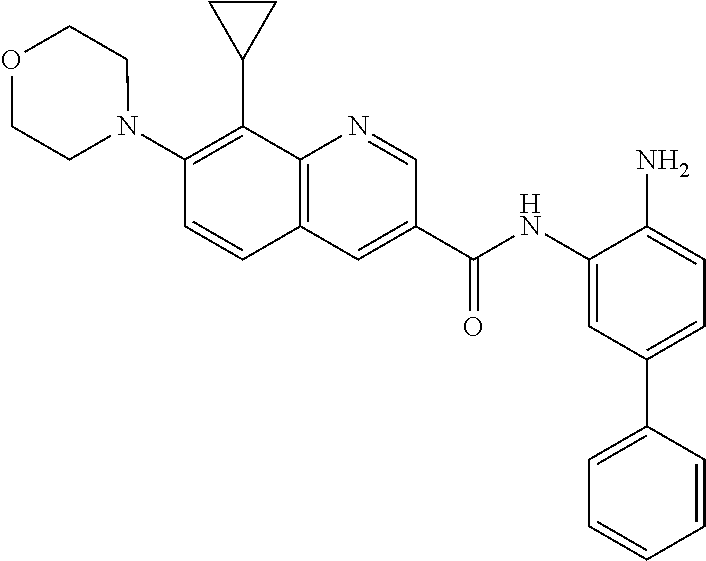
C1N(C2=C(C3CC3)C3=C(C=C2)C=C(C(NC2=CC(C4=CC=CC=C4)=CC=C2N)=O)C=N3)CCOC1
